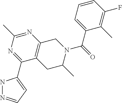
C1(C2=CC=NN2)=NC(C)=NC2=C1CC(C)N(C(C1=CC=CC(F)=C1C)=O)C2
